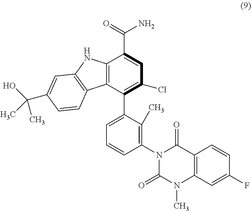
C12=C(C(C3=CC=CC(N4C(=O)N(C)C5=C(C4=O)C=CC(F)=C5)=C3C)=C(Cl)C=C1C(=O)N)C1=C(N2)C=C(C(O)(C)C)C=C1
